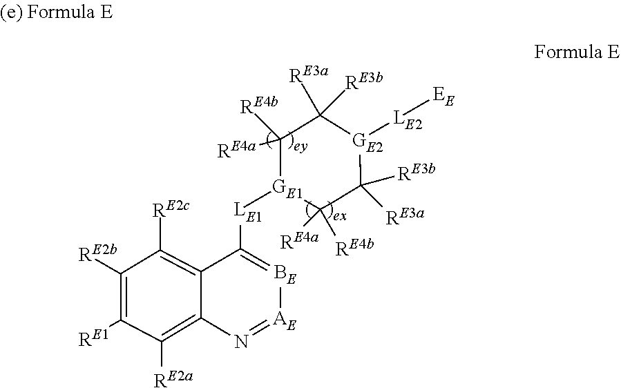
[LE1]([GE1]1C([RE4b])([RE4a])CC([RE3a])([RE3b])[GE2]([LE2][EE])C([RE3b])([RE3a])CC1([RE4b])[RE4a])C1=[BE][AE]=NC2=C([RE2a])C([RE1])=C([RE2b])C([RE2c])=C12
